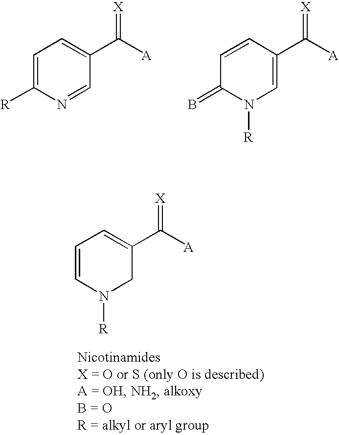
C1=C([R])N=CC(C([A])=[X])=C1.C1=CC(C([A])=[X])=CN([R])C1=B.C1=CN([R])CC(C([A])=[X])=C1
